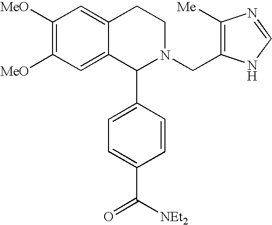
C1([MeO])=C([MeO])C=C2C(=C1)CCN(CC1=C([Me])N=CN1)C2C1=CC=C(C([NEt2])=O)C=C1
